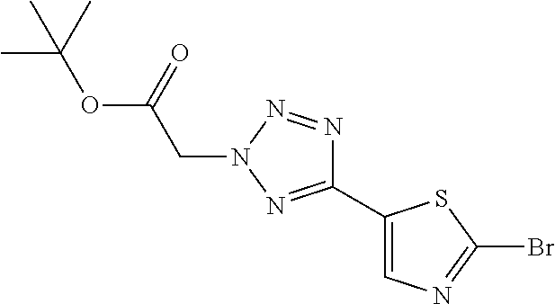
CC(C)(C)OC(=O)CN1N=C(C2=CN=C(Br)S2)N=N1
